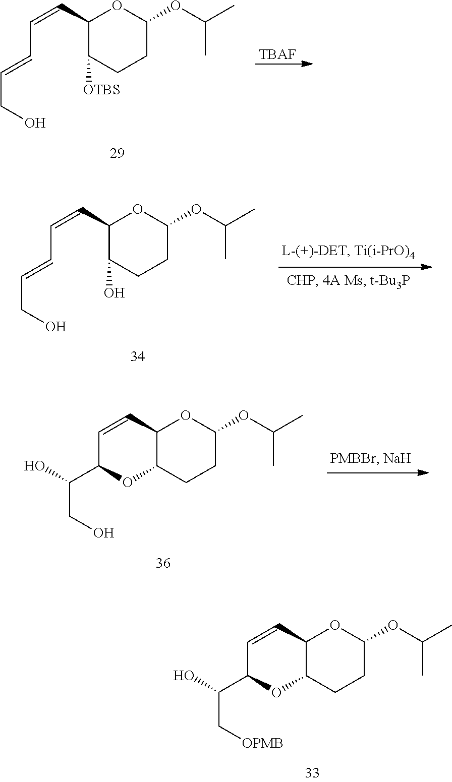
C1(C=CC=CCO)C([OTBS])CCC(OC(C)C)O1.[TBAF].C1(C=CC=CCO)C(O)CCC(OC(C)C)O1.C12C(CCC(OC(C)C)O1)OC(C(CO)O)C=C2.C12C(CCC(OC(C)C)O1)OC(C(C[OPMB])O)C=C2
